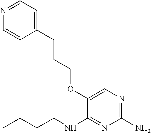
C(CCOC1=CN=C(N)N=C1NCCCC)C1=CC=NC=C1
